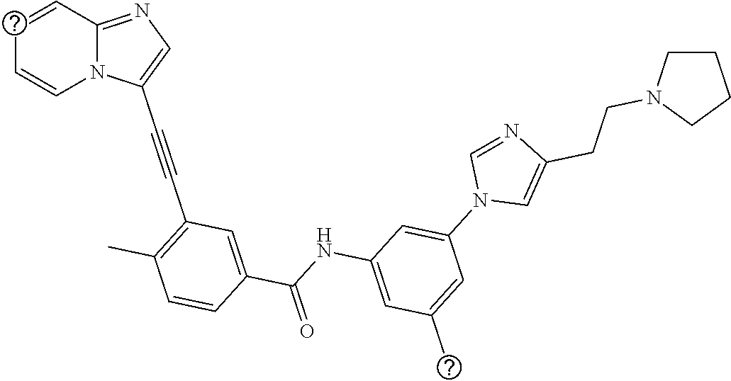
C1=CC2=NC=C(C#CC3=C(C)C=CC(C(NC4=CC(C)=CC(N5C=C(CCN6CCCC6)N=C5)=C4)=O)=C3)N2C=C1
